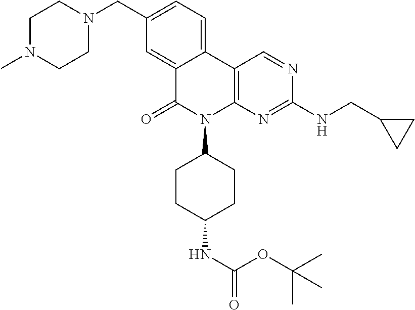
C1N(C)CCN(CC2=CC=C3C(=C2)C(=O)N(C2CCC(NC(OC(C)(C)C)=O)CC2)C2=C3C=NC(NCC3CC3)=N2)C1
